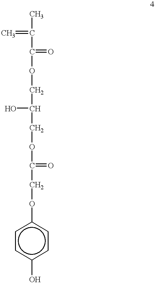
CC(C(=O)OCC(O)COC(=O)COc1ccc(O)cc1)=C
